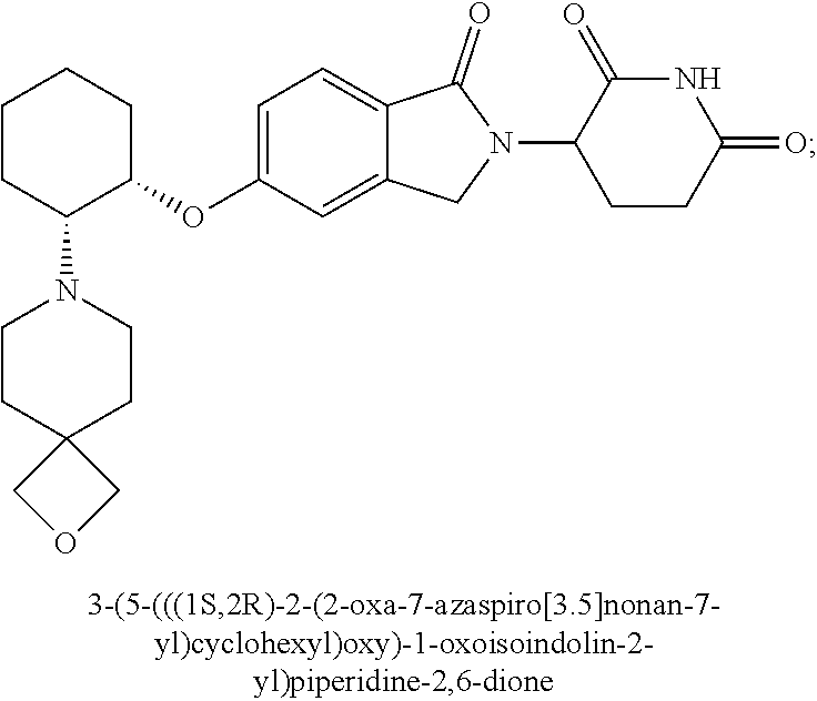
C1CC(N2CCC3(CC2)COC3)C(OC2=CC=C3C(=C2)CN(C2CCC(=O)NC2=O)C3=O)CC1
